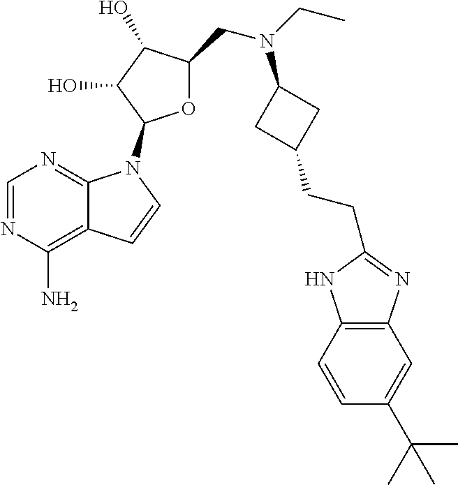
C1=NC(N)=C2C(=N1)N(C1OC(CN(CC)C3CC(CCC4=NC5=C(C=CC(C(C)(C)C)=C5)N4)C3)C(O)C1O)C=C2
